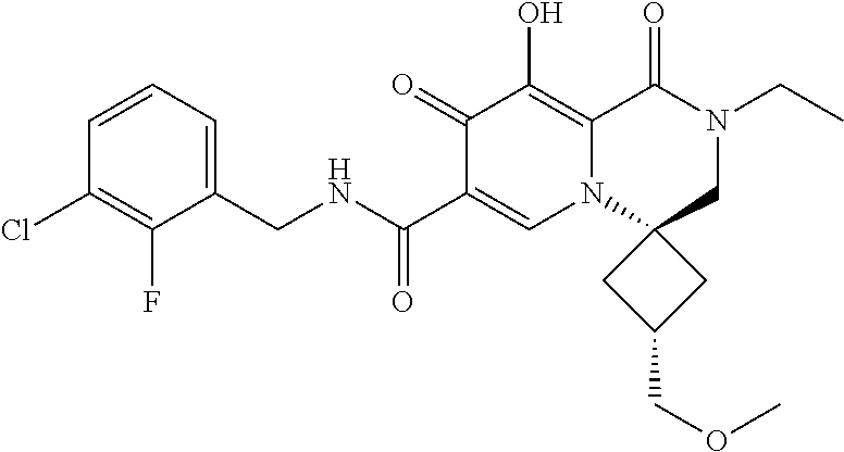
C1(CNC(=O)C2=CN3C(=C(O)C2=O)C(=O)N(CC)CC32CC(COC)C2)=CC=CC(Cl)=C1F
